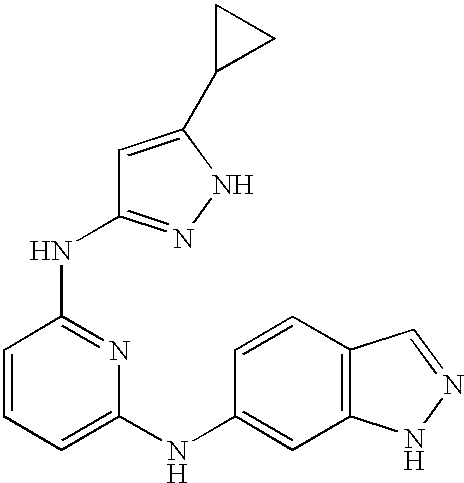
C1=CC(NC2=NNC(C3CC3)=C2)=NC(NC2=CC3=C(C=C2)C=NN3)=C1
